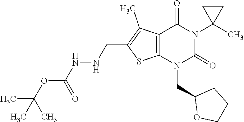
C12=C(N(CC3OCCC3)C(=O)N(C3(C)CC3)C1=O)SC(CNNC(OC(C)(C)C)=O)=C2C
